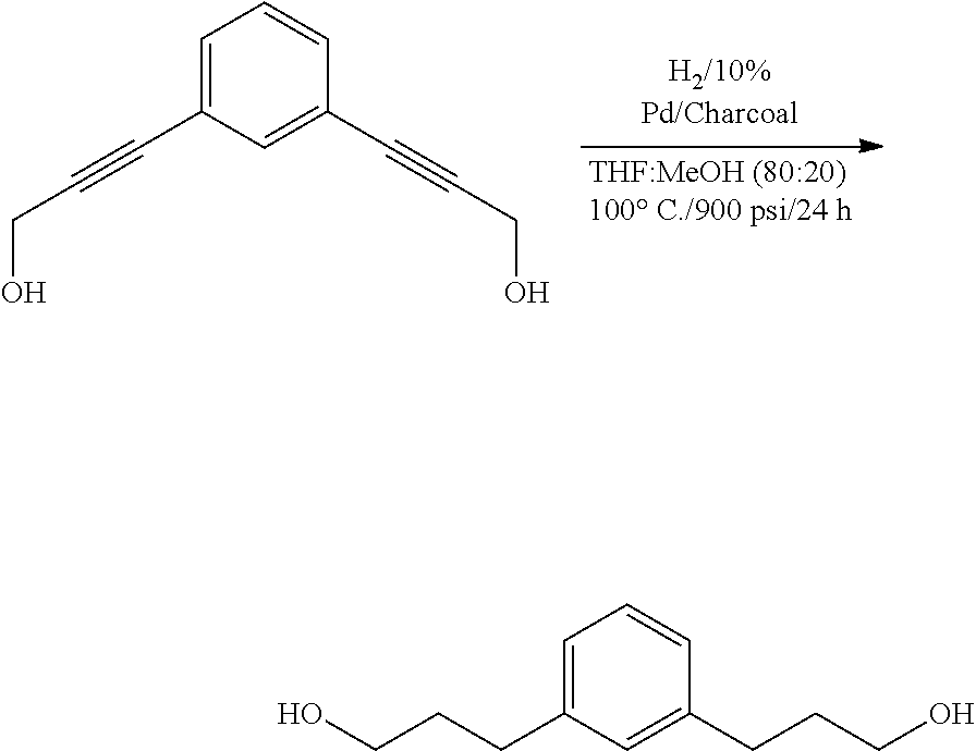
C1=C(C#CCO)C=C(C#CCO)C=C1.C1=C(CCCO)C=C(CCCO)C=C1
